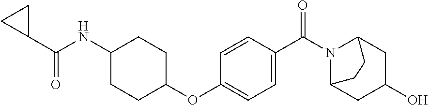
C(NC1CCC(OC2=CC=C(C(=O)N3C4CC(O)CC3CC4)C=C2)CC1)(=O)C1CC1
